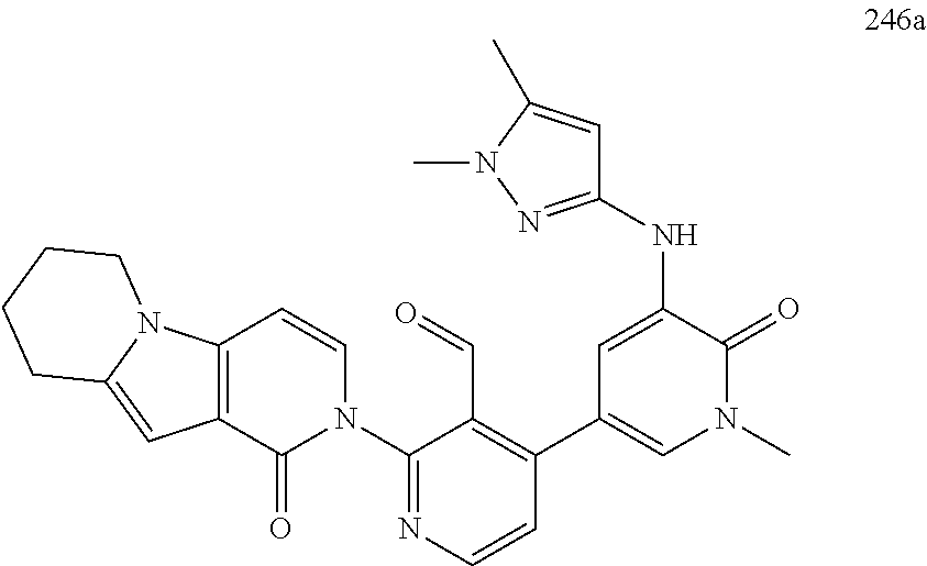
C1(N2C=CC3=C(C2=O)C=C2N3CCCC2)=NC=CC(C2=CN(C)C(=O)C(NC3=NN(C)C(C)=C3)=C2)=C1C=O
